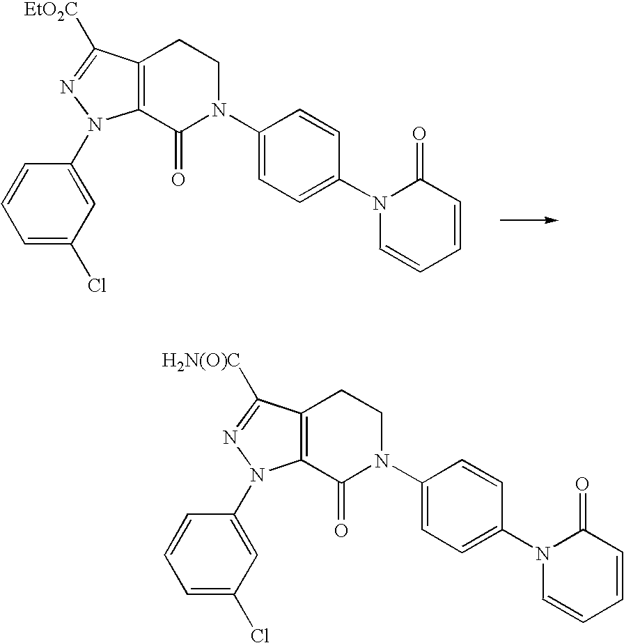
C12=C(CCN(C3=CC=C(N4C=CC=CC4=O)C=C3)C1=O)C([H2N(O)C])=NN2C1=CC(Cl)=CC=C1.C12=C(CCN(C3=CC=C(N4C=CC=CC4=O)C=C3)C1=O)C([EtO2C])=NN2C1=CC(Cl)=CC=C1
